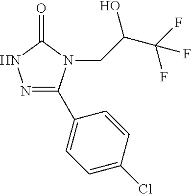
N1=C(C2=CC=C(Cl)C=C2)N(CC(C(F)(F)F)O)C(=O)N1
